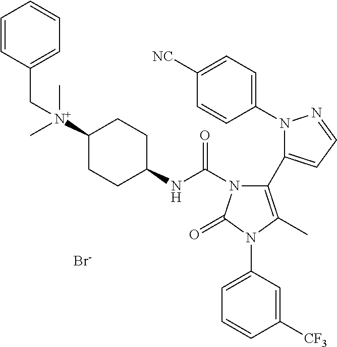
C1(N2N=CC=C2C2=C(C)N(C3=CC=CC([CF3])=C3)C(=O)N2C(NC2CCC([N+](C)(C)CC3=CC=CC=C3)CC2)=O)=CC=C([NC])C=C1.[Br-]
